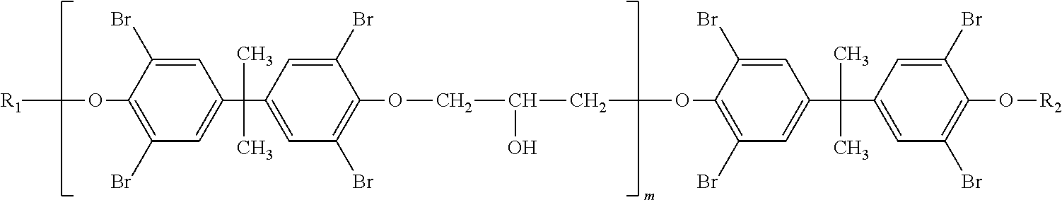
[R1]OC1=C(Br)C=C(C(C)(C)C2=CC(Br)=C(OCC(O)COC3=C(Br)C=C(C(C)(C)C4=CC(Br)=C(O[R2])C(Br)=C4)C=C3Br)C(Br)=C2)C=C1Br
